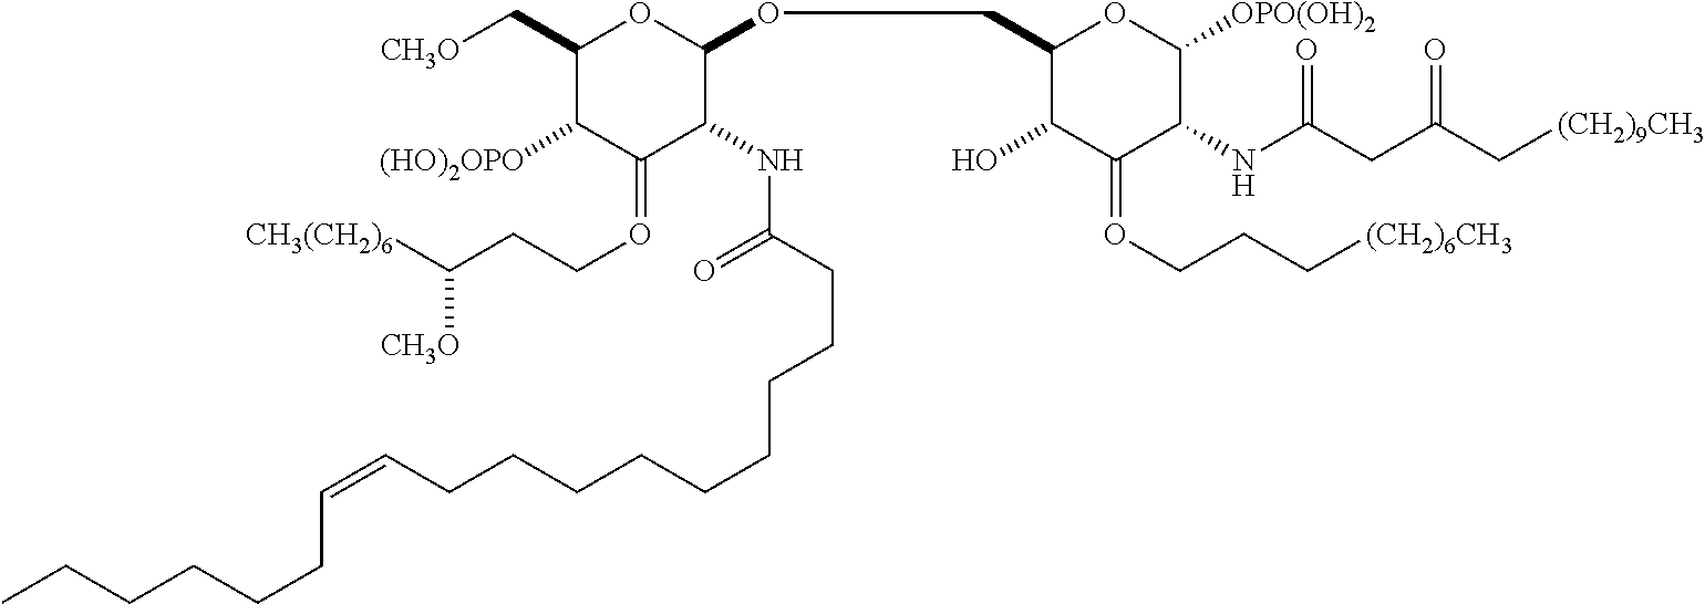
C1(C[CH3O])C([(HO)2OPO])C(=OCCC([CH3O])[CH3(CH2)6])C(NC(CCCCCCCCCC=CCCCCCC)=O)C(OCC2C(O)C(=OCCC[(CH2)6CH3])C(NC(=O)CC(=O)C[(CH2)9CH3])C([OPO(OH)2])O2)O1
